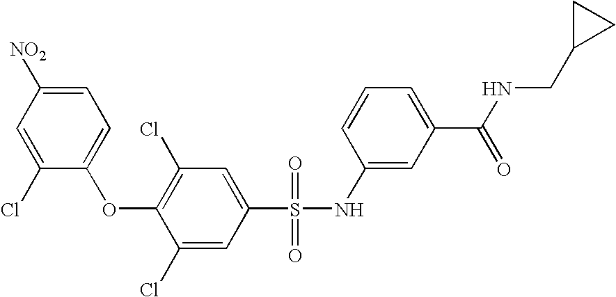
[NO2]C1=CC=C(OC2=C(Cl)C=C(S(=O)(=O)NC3=CC(C(NCC4CC4)=O)=CC=C3)C=C2Cl)C(Cl)=C1
